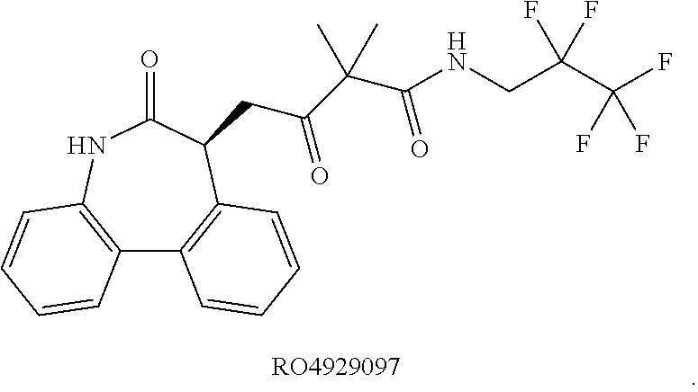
C12=C(NC(=O)C(CC(C(C(NCC(C(F)(F)F)(F)F)=O)(C)C)=O)C3=C1C=CC=C3)C=CC=C2
